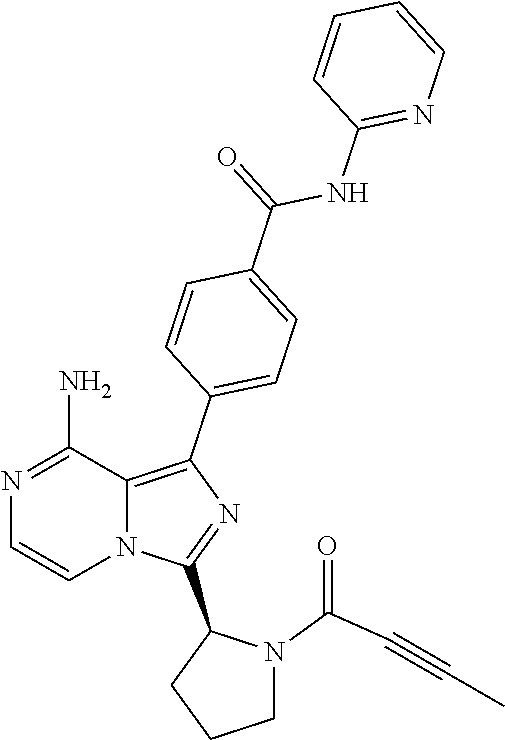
C1(N)=NC=CN2C1=C(C1=CC=C(C(=O)NC3=NC=CC=C3)C=C1)N=C2C1CCCN1C(C#CC)=O
